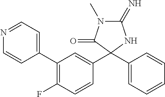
C1(=N)N(C)C(=O)C(C2=CC=CC=C2)(C2=CC(C3=CC=NC=C3)=C(F)C=C2)N1
